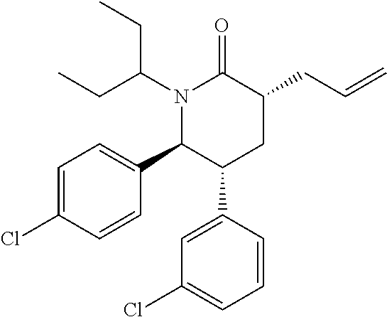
N1(C(CC)CC)C(C2=CC=C(Cl)C=C2)C(C2=CC(Cl)=CC=C2)CC(CC=C)C1=O
